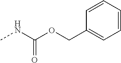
C1=CC=CC(COC(NC)=O)=C1
